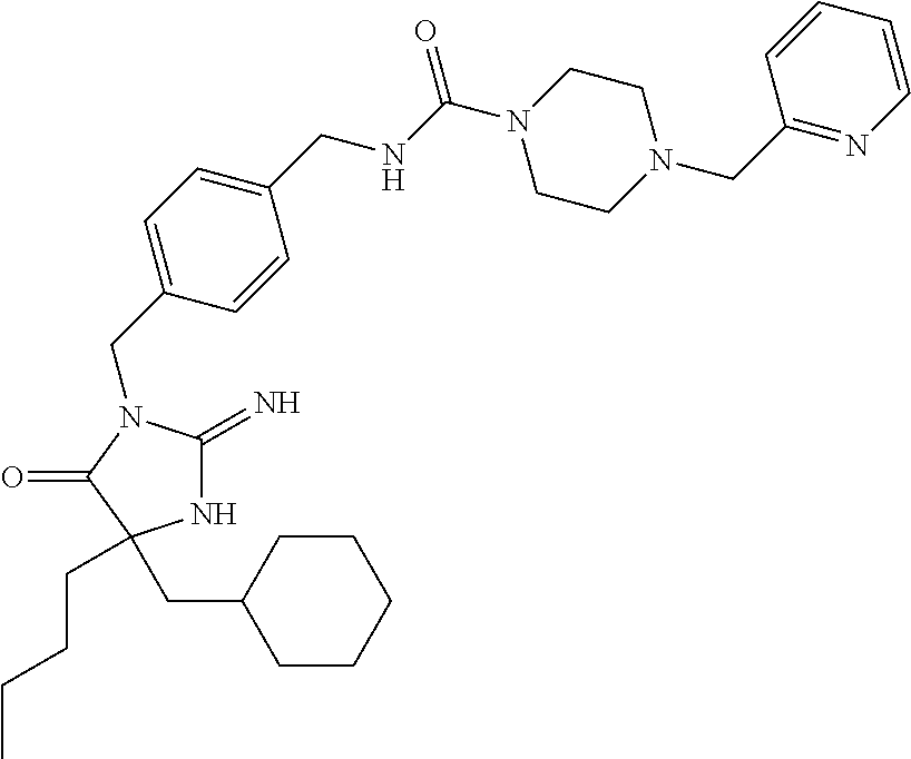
N1C(=N)N(CC2=CC=C(CNC(N3CCN(CC4=NC=CC=C4)CC3)=O)C=C2)C(=O)C1(CC1CCCCC1)CCCC
